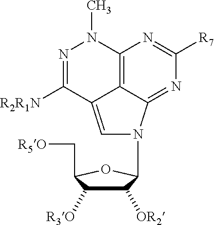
C1([OR2])C([R3O])C(C[R5O])OC1N1C2=NC([R7])=NC3=C2C(=C1)C([R2R1N])=NN3C
